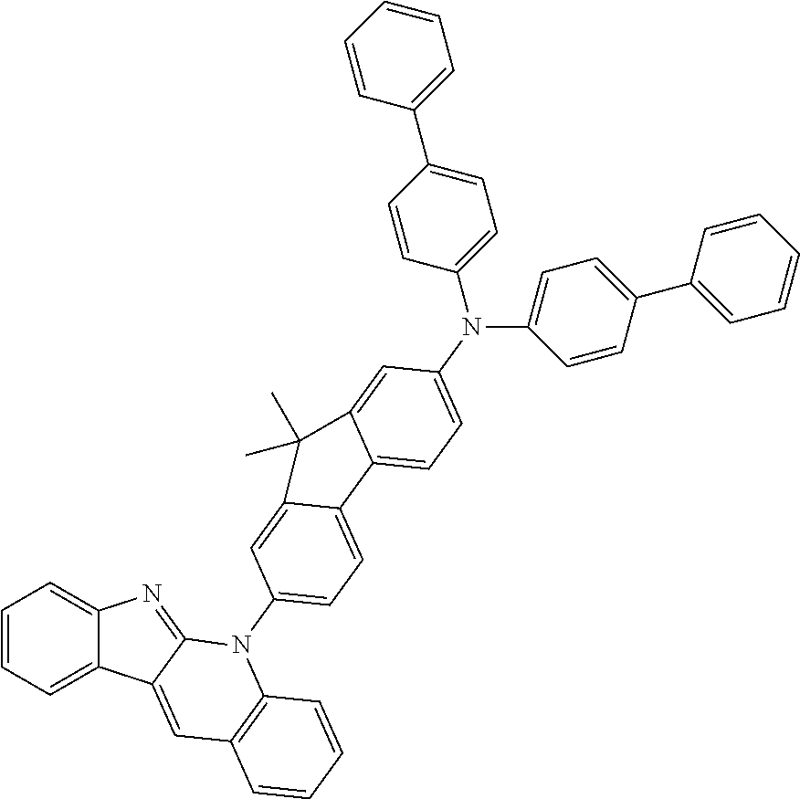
C1=CC=C2C(=C1)N=C1C2=CC2=C(N1C1=CC=C3C(=C1)C(C)(C)C1=CC(N(C4=CC=C(C5=CC=CC=C5)C=C4)C4=CC=C(C5=CC=CC=C5)C=C4)=CC=C31)C=CC=C2
